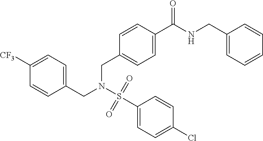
C1([CF3])=CC=C(CN(CC2=CC=C(C(=O)NCC3=CC=CC=C3)C=C2)S(C2=CC=C(Cl)C=C2)(=O)=O)C=C1
